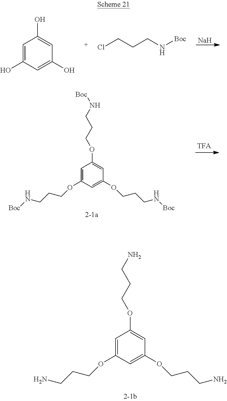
[Na].C1=C(O)C=C(O)C=C1O.ClCCCN[Boc].C1=C(OCCCN[Boc])C=C(OCCCN[Boc])C=C1OCCCN[Boc].C1=C(OCCCN)C=C(OCCCN)C=C1OCCCN
